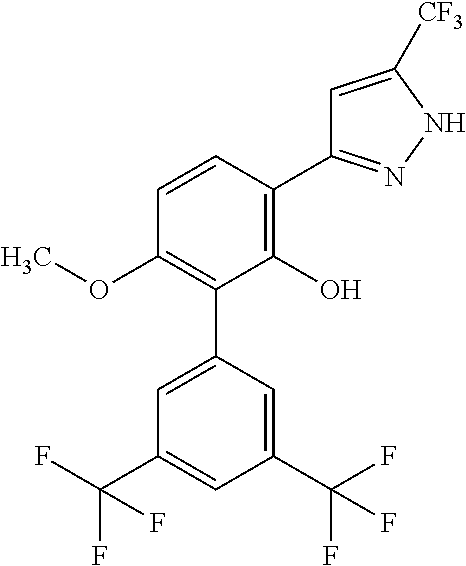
C1(OC)=C(C2=CC(C(F)(F)F)=CC(C(F)(F)F)=C2)C(O)=C(C2=NNC([CF3])=C2)C=C1
